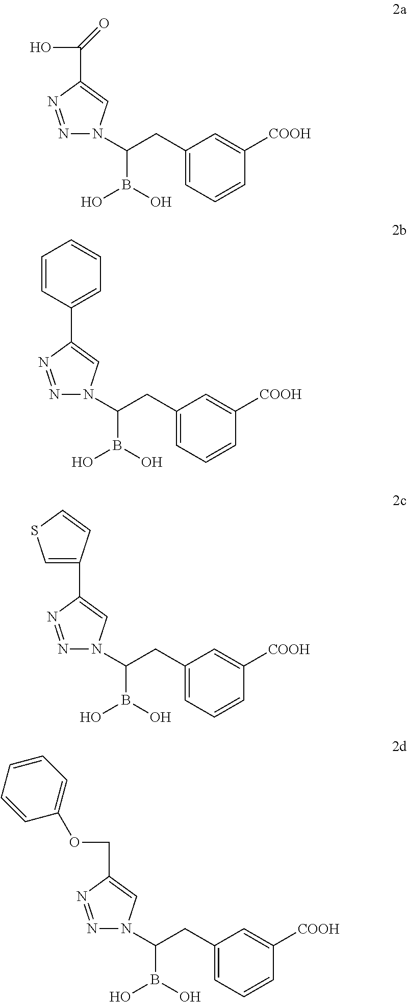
C1(CC(B(O)O)N2N=NC(C(O)=O)=C2)=CC=CC([COOH])=C1.C1(CC(B(O)O)N2N=NC(C3=CC=CC=C3)=C2)=CC=CC([COOH])=C1.C1(CC(B(O)O)N2N=NC(C3=CSC=C3)=C2)=CC=CC([COOH])=C1.C1(CC(B(O)O)N2N=NC(COC3=CC=CC=C3)=C2)=CC=CC([COOH])=C1
